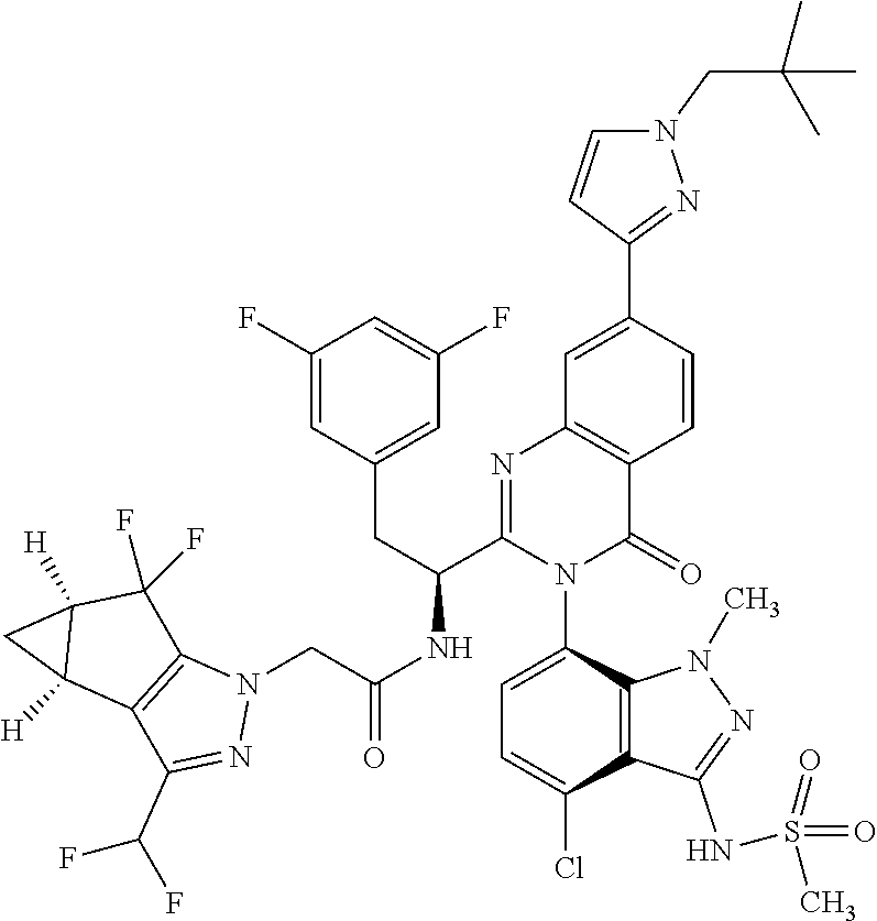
C1(F)=CC(CC(C2=NC3=C(C(=O)N2C2=CC=C(Cl)C4=C2N(C)N=C4NS(=O)(=O)C)C=CC(C2=NN(CC(C)(C)C)C=C2)=C3)NC(CN2C3=C(C(C(F)F)=N2)C2([H])C([H])(C3(F)F)C2)=O)=CC(F)=C1
